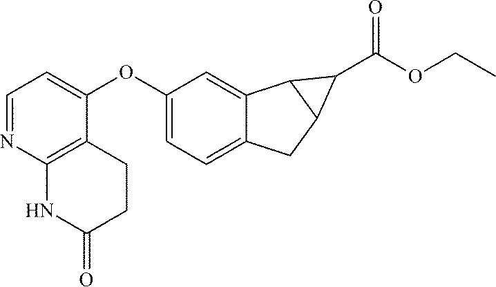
C12=CC=C(OC3=CC=NC4=C3CCC(=O)N4)C=C1C1C(C2)C1C(OCC)=O
